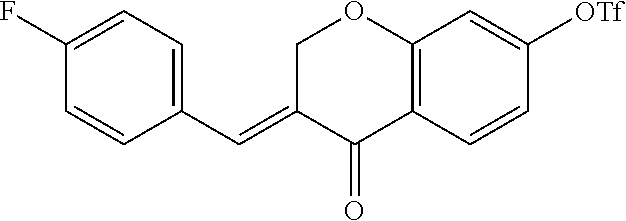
C1(F)=CC=C(C=C2C(=O)C3=C(OC2)C=C([OTf])C=C3)C=C1
